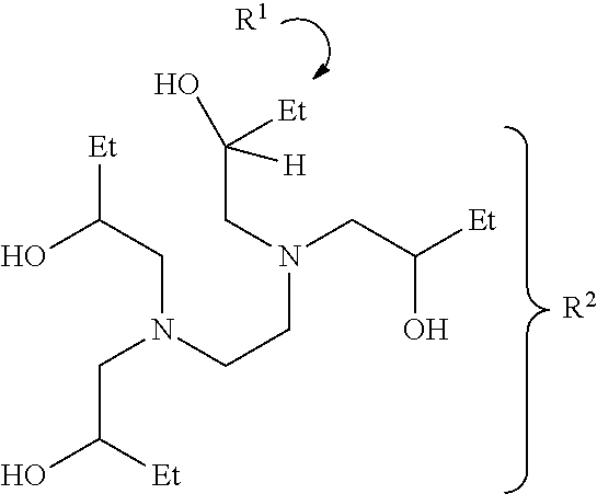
[R2].OC(CN(CCN(CC([Et])(O)[H])CC(O)[Et])CC([Et])O)[Et].[R1]
